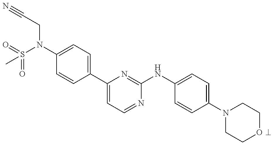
C1(N(S(=O)(=O)C)CC#N)=CC=C(C2=CC=NC(NC3=CC=C(N4CCOCC4)C=C3)=N2)C=C1
